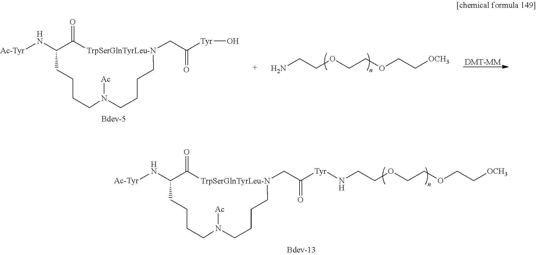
[DMT-MM].NCCOCCOCC[OCH3].N(C1C(=O)[TrpSerGlnTyrLeu-N](CC([Tyr]O)=O)CCCCN([Ac])CCCC1)[Ac-Tyr].N(C1C(=O)[TrpSerGlnTyrLeu-N](CC([Tyr]NCCOCCOCC[OCH3])=O)CCCCN([Ac])CCCC1)[Ac-Tyr]
